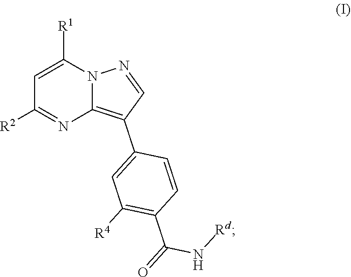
[Rd]NC(C1=C([R4])C=C(C2=C3N=C([R2])C=C([R1])N3N=C2)C=C1)=O
